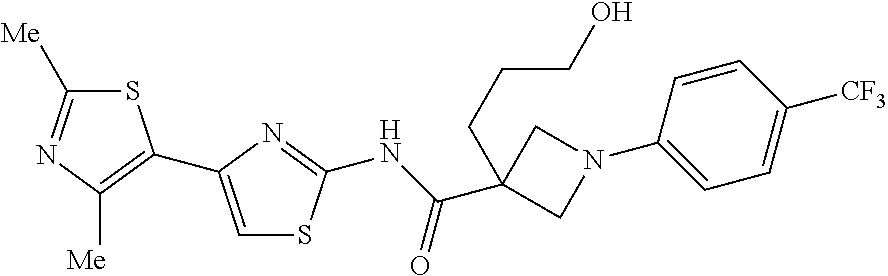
S1C([Me])=NC([Me])=C1C1=CSC(NC(C2(CCCO)CN(C3=CC=C([CF3])C=C3)C2)=O)=N1
